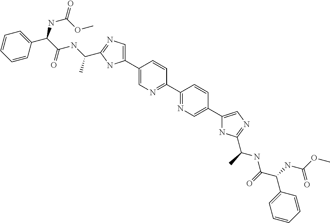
C1(C2=NC=C(C3=CN=C(C(NC(C(C4=CC=CC=C4)NC(=O)OC)=O)C)N3)C=C2)=NC=C(C2=CN=C(C(NC(C(NC(OC)=O)C3=CC=CC=C3)=O)C)N2)C=C1
